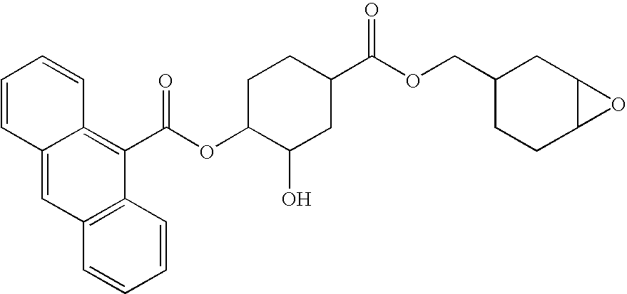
C1=CC2=CC3=C(C(C(OC4C(O)CC(C(OCC5CCC6C(C5)O6)=O)CC4)=O)=C2C=C1)C=CC=C3
